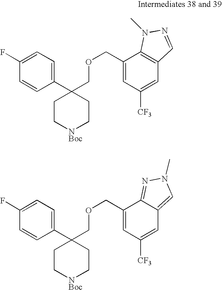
C1(COCC2(C3=CC=C(F)C=C3)CC[NBoc]CC2)=CC([CF3])=CC2=C1N(C)N=C2.C1(COCC2(C3=CC=C(F)C=C3)CC[NBoc]CC2)=CC([CF3])=CC2=CN(C)N=C12
